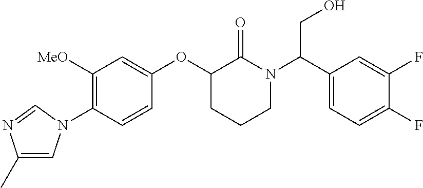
C1([MeO])=C(N2C=C(C)N=C2)C=CC(OC2CCCN(C(C3=CC=C(F)C(F)=C3)CO)C2=O)=C1
